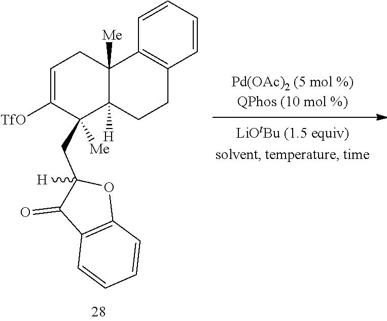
C1=CC=CC2=C1C1([Me])C([H])(CC2)C(CC2([H])C(=O)C3=C(O2)C=CC=C3)([Me])C([TfO])=CC1
